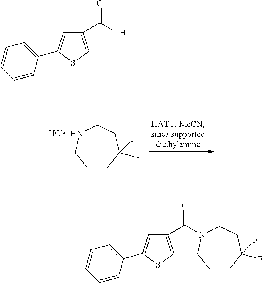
C1(C(N2CCC(F)(F)CCC2)=O)=CSC(C2=CC=CC=C2)=C1.C1(C(O)=O)=CSC(C2=CC=CC=C2)=C1.C1CC(F)(F)CCNC1.Cl
